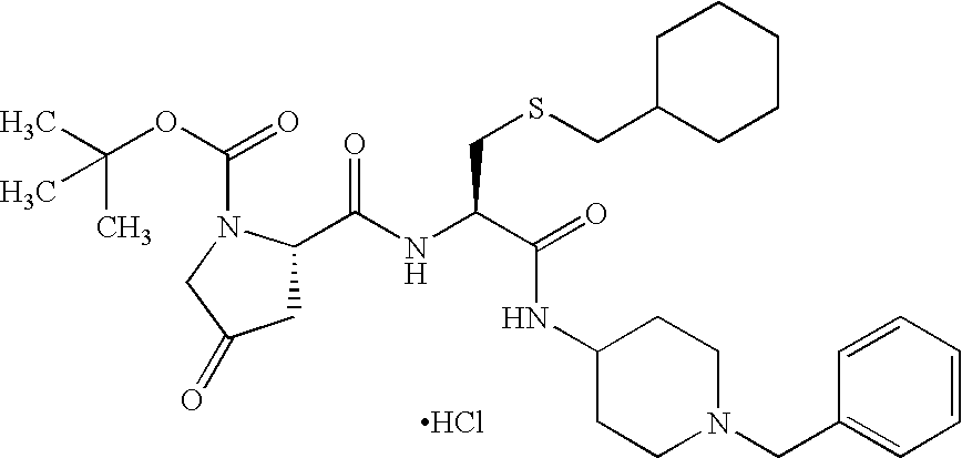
C1(C(NC(C(=O)NC2CCN(CC3=CC=CC=C3)CC2)CSCC2CCCCC2)=O)CC(=O)CN1C(OC(C)(C)C)=O.Cl
